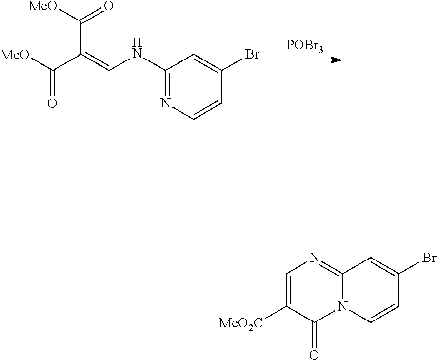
[POBr3].[MeO]C(C(C([MeO])=O)=CNC1=NC=CC(Br)=C1)=O.N12C(=NC=C([MeO2C])C1=O)C=C(Br)C=C2
